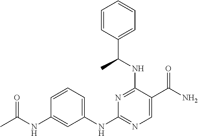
CC(NC1=CC(NC2=NC=C(C(N)=O)C(NC(C3=CC=CC=C3)C)=N2)=CC=C1)=O
